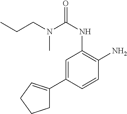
C(N(C(NC1=C(N)C=CC(C2=CCCC2)=C1)=O)C)CC
